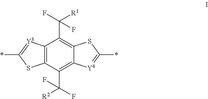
C12=C(C(C(F)([R2])F)=C3C(=C1C([R1])(F)F)SC(*)=[Y4]3)SC(*)=[Y3]2
